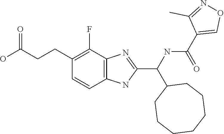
C1CCCCCCC1C(C1=NC2=C(C=CC(CCC(=O)O)=C2F)N1)NC(=O)C1=CON=C1C
